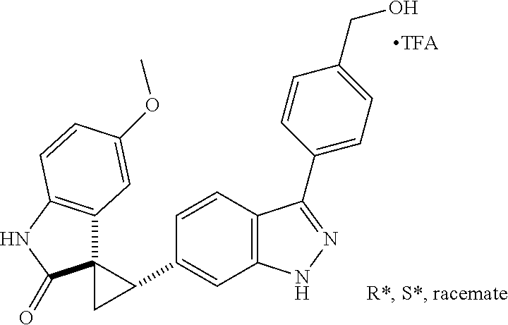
C1=CC2=C(C=C1C1C3(C4=C(NC3=O)C=CC(OC)=C4)C1)NN=C2C1=CC=C(CO)C=C1
